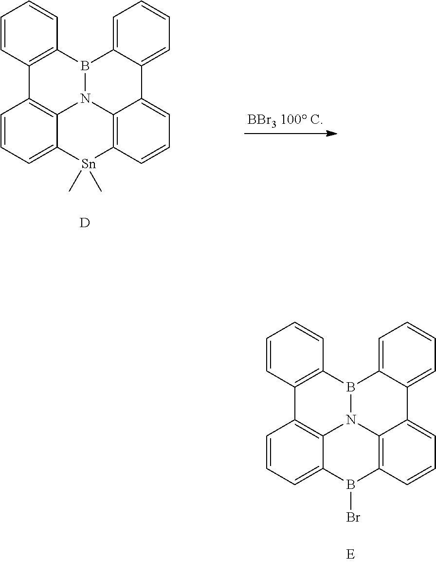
C1=CC2=C(C=C1)B1N3C4=C2C=CC=C4[Sn](C)(C)C2=C3C(=CC=C2)C2=CC=CC=C21.[D].C1=CC2=C(C=C1)B1N3C4=C2C=CC=C4B(Br)C2=C3C(=CC=C2)C2=CC=CC=C21
